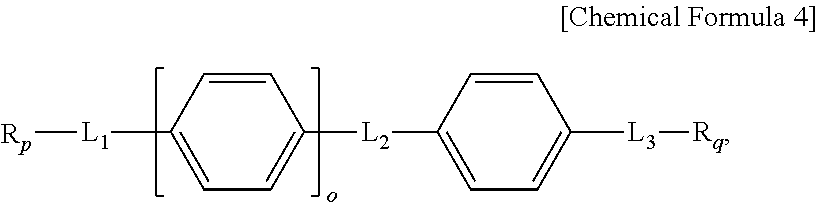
C1=C([L1][Rp])C=CC([L2]C2=CC=C([L3][Rq])C=C2)=C1
